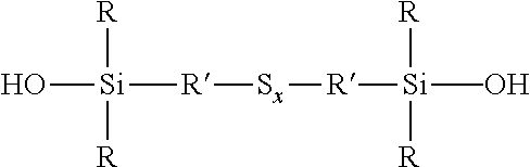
O[Si]([R])([R])[R][Sx][R][Si](O)(C)([R])[R]
